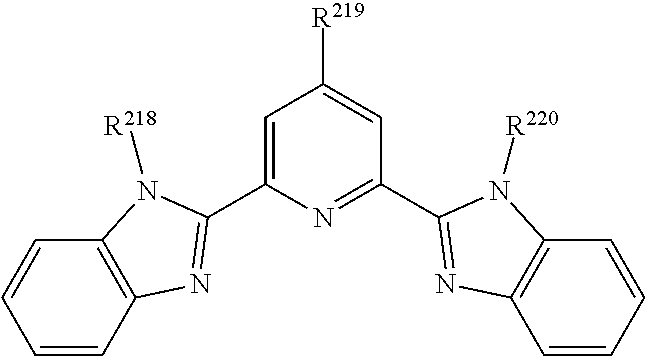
C1=C(C2=NC3=C(C=CC=C3)N2[R218])N=C(C2=NC3=C(C=CC=C3)N2[R220])C=C1[R219]
